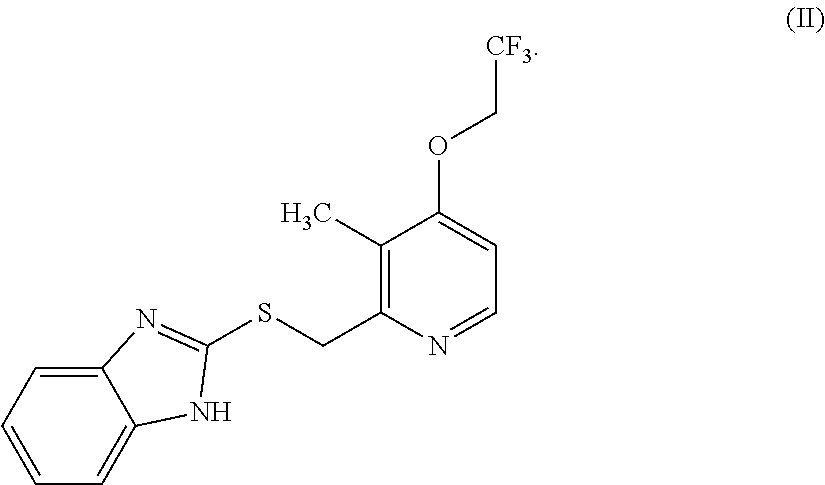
C1=C2C(=CC=C1)N=C(SCC1=C(C)C(OC[CF3])=CC=N1)N2
